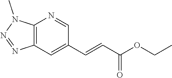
C12=C(C=C(C=CC(OCC)=O)C=N1)N=NN2C
